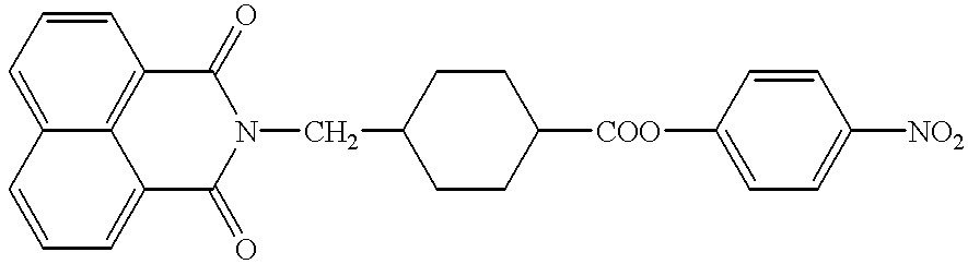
C12=CC=CC3=C1C(=CC=C2)C(=O)N(CC1CCC([COO]C2=CC=C([NO2])C=C2)CC1)C3=O
